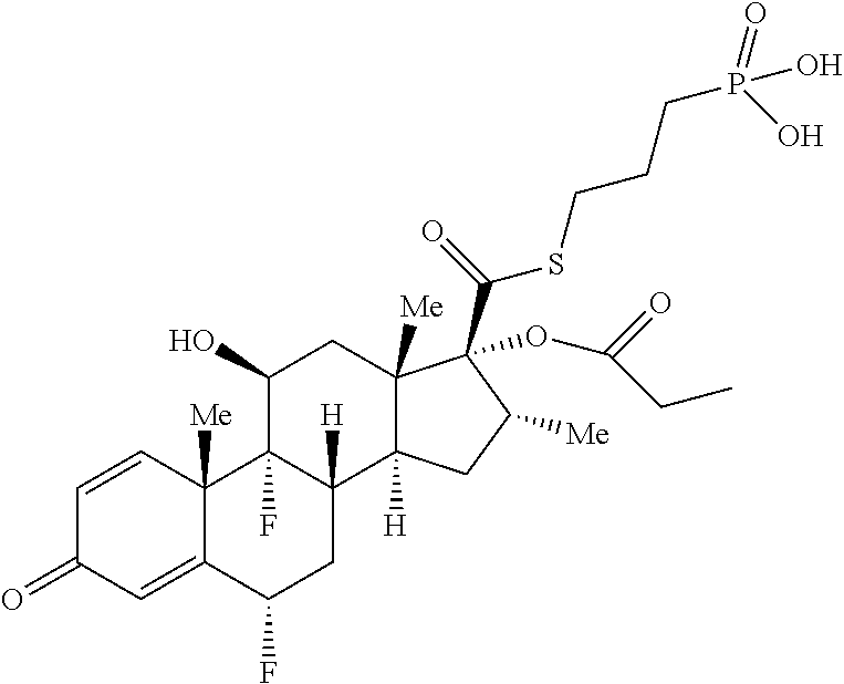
C1=CC2([Me])C(=CC1=O)C(F)CC1([H])C2(F)C(O)CC2([Me])C1([H])CC([Me])C2(C(=O)SCCCP(O)(=O)O)OC(=O)CC
